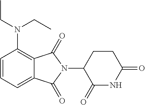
C1=CC=C2C(=C1N(CC)CC)C(=O)N(C1C(=O)NC(=O)CC1)C2=O
